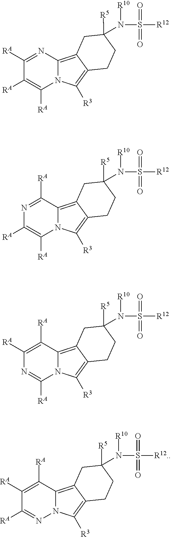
C1([RA])=NC2=C3C(=C([R3])N2C([RA])=C1[RA])CCC(N(S([R12])(=O)=O)[R10])([R5])C3.N1=C([RA])C2=C3C(=C([R3])N2C([RA])=C1[RA])CCC(N(S([R12])(=O)=O)[R10])([R5])C3.C1([RA])=C([RA])C2=C3C(=C([R3])N2C([RA])=N1)CCC(N(S([R12])(=O)=O)[R10])([R5])C3.C1([RA])=C([RA])C2=C3C(=C([R3])N2N=C1[RA])CCC(N(S([R12.])(=O)=O)[R10])([R5])C3
